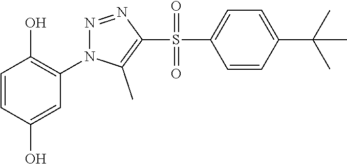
C1=CC(O)=CC(N2N=NC(S(C3=CC=C(C(C)(C)C)C=C3)(=O)=O)=C2C)=C1O
